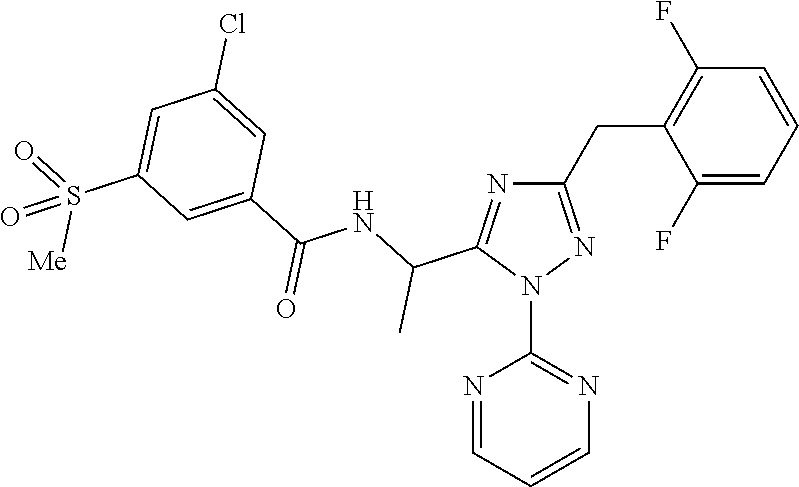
N1=C(C(C)NC(=O)C2=CC(S([Me])(=O)=O)=CC(Cl)=C2)N(C2=NC=CC=N2)N=C1CC1=C(F)C=CC=C1F
